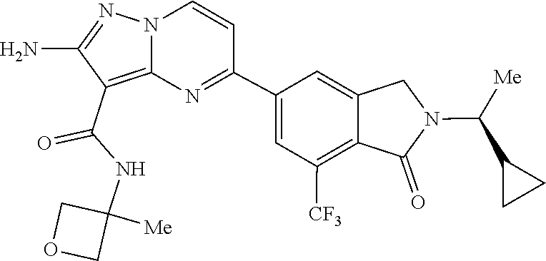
C1(N)=NN2C(=C1C(NC1([Me])COC1)=O)N=C(C1=CC([CF3])=C3C(=C1)CN(C(C1CC1)[Me])C3=O)C=C2
